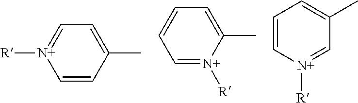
C1=[N+]([R])C=CC(C)=C1.C1=CC=[N+]([R])C(C)=C1.C1=C[N+]([R])=CC(C)=C1
